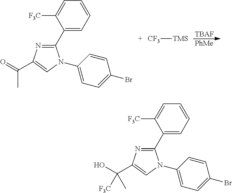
C1(C2=CC=CC=C2[F3C])=NC(C(=O)C)=CN1C1=CC=C(Br)C=C1.[TMS][CF3].[TBAF].[PhMe].C1(C2=CC=CC=C2[F3C])=NC(C(O)(C)[F3C])=CN1C1=CC=C(Br)C=C1
